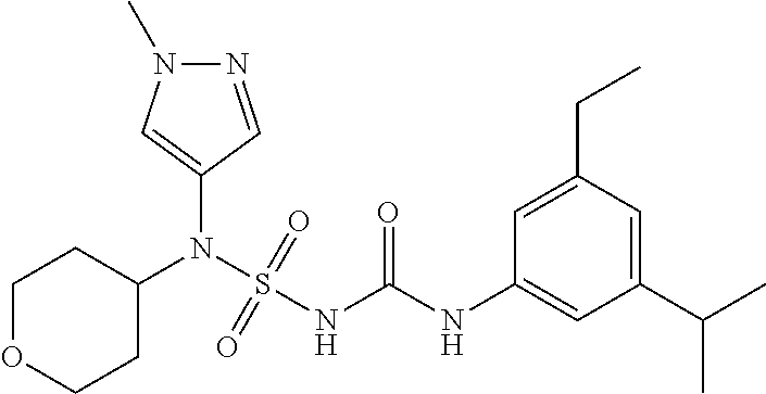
C1(N(S(NC(NC2=CC(C(C)C)=CC(CC)=C2)=O)(=O)=O)C2CCOCC2)=CN(C)N=C1
